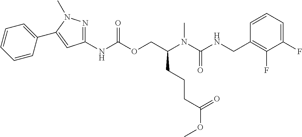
C1=CC(CNC(N(C(COC(NC2=NN(C)C(C3=CC=CC=C3)=C2)=O)CCCC(OC)=O)C)=O)=C(F)C(F)=C1
